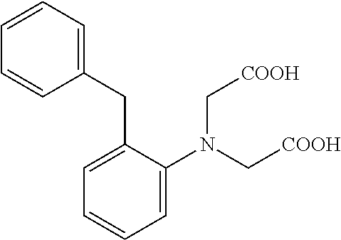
C1=C(N(C[COOH])C[COOH])C(CC2=CC=CC=C2)=CC=C1
